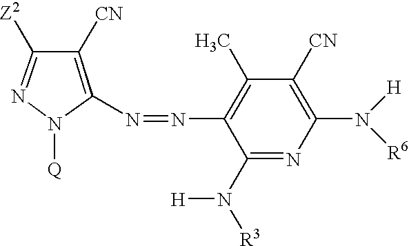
N1=C([Z2])C([CN])=C(N=NC2=C(C)C([CN])=C(N([H])[R6])N=C2N([H])[R3])N1[Q]
